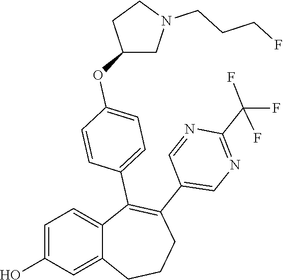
C1=C(O)C=C2C(=C1)C(C1=CC=C(OC3CN(CCCF)CC3)C=C1)=C(C1=CN=C(C(F)(F)F)N=C1)CCC2
